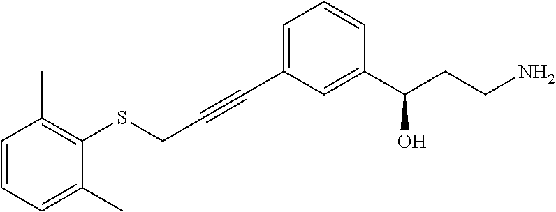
C1=C(C#CCSC2=C(C)C=CC=C2C)C=C(C(CCN)O)C=C1
